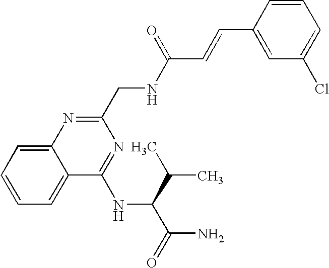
C1=CC=C2C(=C1)C(NC(C(C)C)C(N)=O)=NC(CNC(C=CC1=CC(Cl)=CC=C1)=O)=N2
